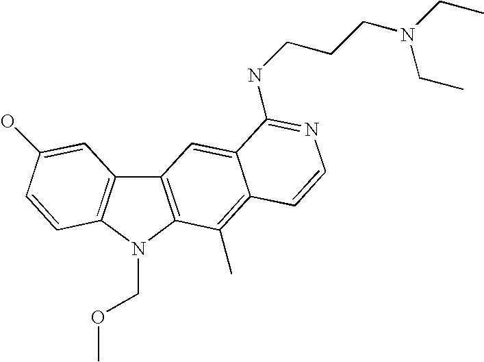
C12=C(N(COC)C3=C1C=C(O)C=C3)C(C)=C1C(=C2)C(NCCCN(CC)CC)=NC=C1
